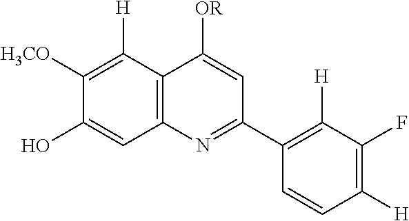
C12=C(C([H])=C([H3CO])C(O)=C1)C([OR])=CC(C1=C([H])C(F)=C([H])C=C1)=N2
